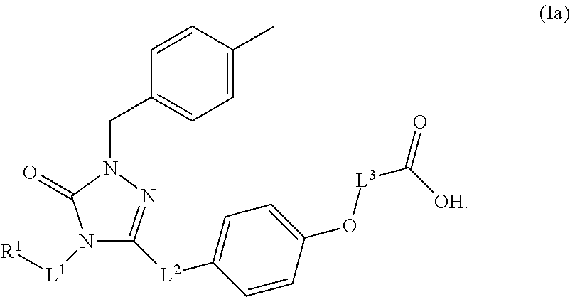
C1=CC(C)=CC=C1CN1N=C([L2]C2=CC=C(O[L3]C(=O)[OH])C=C2)N([L1][R1])C1=O
